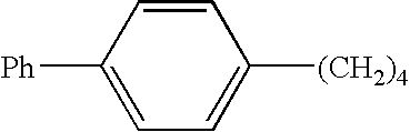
C1=CC([Ph])=CC=C1[(CH2)4]
